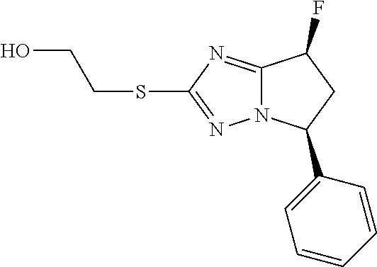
S(C1=NN2C(=N1)C(F)CC2C1=CC=CC=C1)CCO
